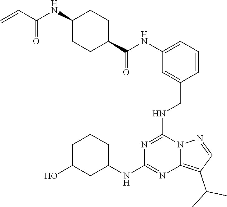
C1(NC(=O)C2CCC(NC(=O)C=C)CC2)=CC=CC(CNC2=NC(NC3CCCC(O)C3)=NC3=C(C(C)C)C=NN23)=C1
